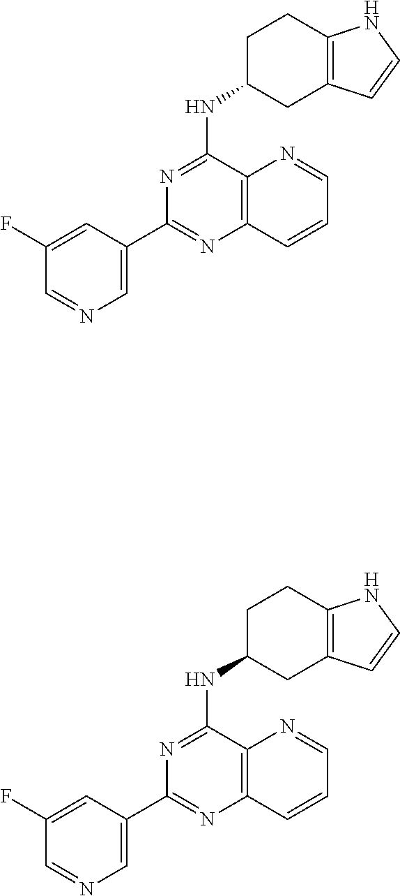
C1(C2=CN=CC(F)=C2)=NC2=C(C(NC3CC4=C(CC3)NC=C4)=N1)N=CC=C2.C1(C2=CN=CC(F)=C2)=NC2=C(C(NC3CC4=C(CC3)NC=C4)=N1)N=CC=C2
